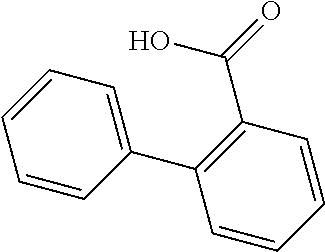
C1=CC(C2=C(C(=O)O)C=CC=C2)=CC=C1
